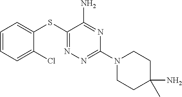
C1=CC=C(Cl)C(SC2=NN=C(N3CCC(C)(N)CC3)N=C2N)=C1
